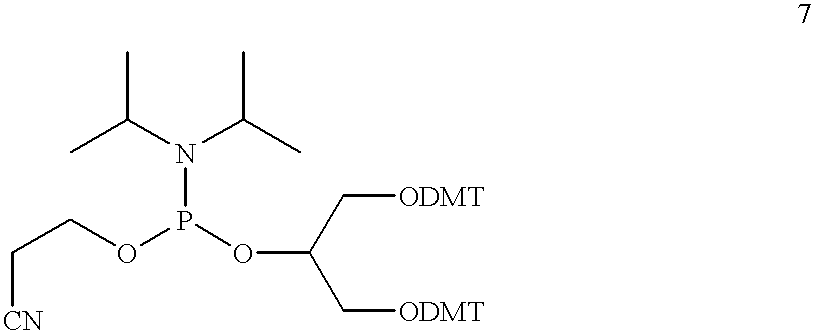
CC(N(P(OCC[CN])OC(C[ODMT])C[ODMT])C(C)C)C
